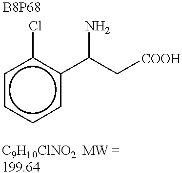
c1cccc(C(C[COOH])N)c1Cl
